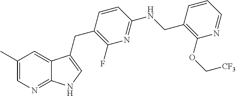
C1=CC=NC(OC[CF3])=C1CNC1=NC(F)=C(CC2=CNC3=NC=C(C)C=C32)C=C1
